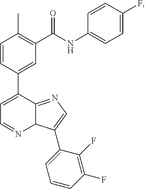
C1=C(F)C=CC(NC(C2=C(C)C=CC(C3=CC=NC4C3=NC=C4C3=CC=CC(F)=C3F)=C2)=O)=C1
